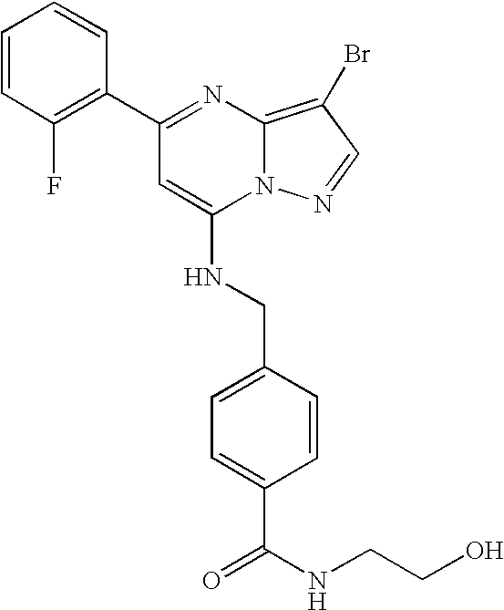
C1(C2=NC3=C(Br)C=NN3C(NCC3=CC=C(C(NCCO)=O)C=C3)=C2)=C(F)C=CC=C1
